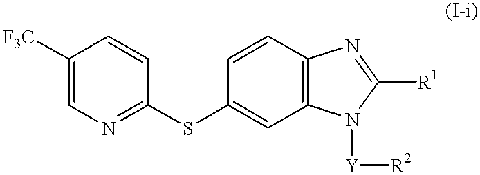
[F3C]C1=CN=C(SC2=CC3=C(C=C2)N=C([R1])N3[Y][R2])C=C1
